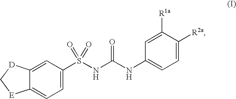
C12=CC=C(S(NC(NC3=CC=C([R2a])C([R1a])=C3)=O)(=O)=O)C=C1[D]C[E]2
